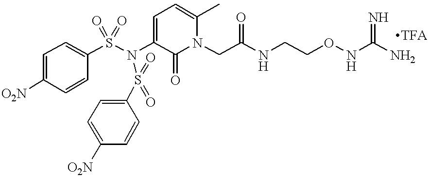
C1=CC(S(N(C2=CC=C(C)N(CC(=O)NCCONC(N)=N)C2=O)S(=O)(=O)C2=CC=C([O2N])C=C2)(=O)=O)=CC=C1[O2N]
